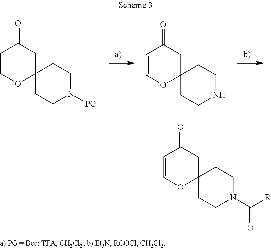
C1=COC2(CC1=O)CCN([PG])CC2.C1=COC2(CC1=O)CCNCC2.C1=COC2(CC1=O)CCN(C([R])=O)CC2
